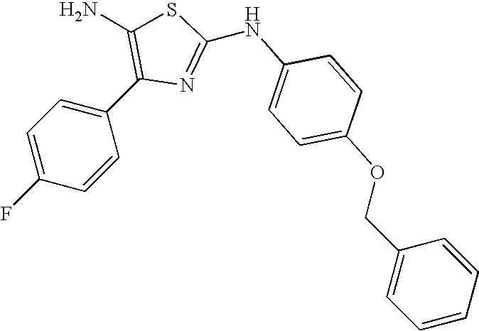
C1(NC2=NC(C3=CC=C(F)C=C3)=C(N)S2)=CC=C(OCC2=CC=CC=C2)C=C1
